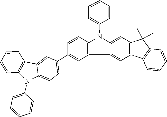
C1=CC=CC(N2C3=C(C4=CC(C5=CC6=C(C=C5)N(C5=CC=CC=C5)C5=CC7=C(C=C65)C5=C(C7(C)C)C=CC=C5)=CC=C24)C=CC=C3)=C1
